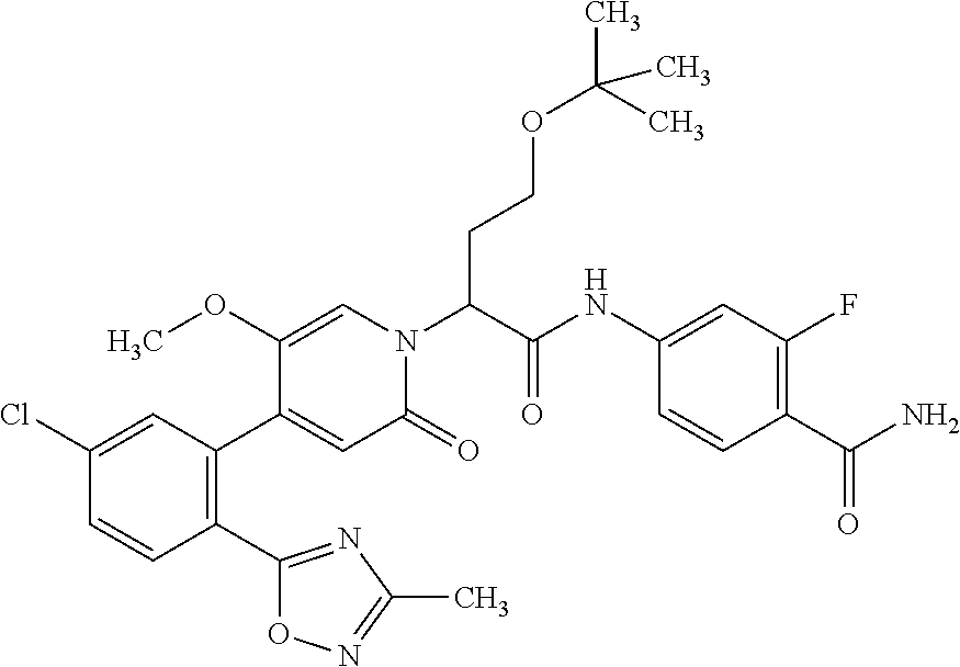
C1(Cl)=CC(C2=CC(=O)N(C(C(NC3=CC(F)=C(C(N)=O)C=C3)=O)CCOC(C)(C)C)C=C2OC)=C(C2=NC(C)=NO2)C=C1
